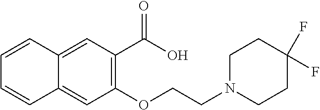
C12=CC(C(O)=O)=C(OCCN3CCC(F)(F)CC3)C=C1C=CC=C2
